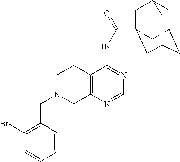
C1N(CC2=C(Br)C=CC=C2)CC2=C(C1)C(NC(=O)C13CC4CC(CC(C1)C4)C3)=NC=N2
